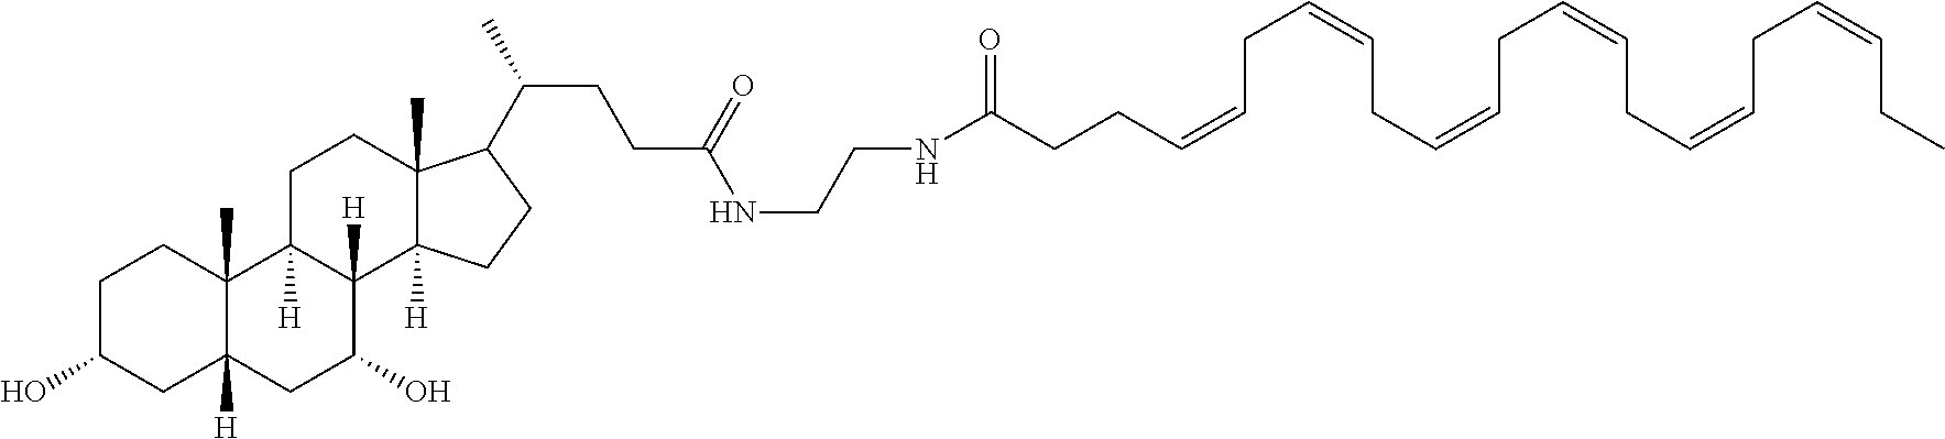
C1C(O)CC2([H])C(C)(C1)C1([H])C([H])(C(O)C2)C2([H])C(C)(CC1)C(C(CCC(=O)NCCNC(CCC=CCC=CCC=CCC=CCC=CCC=CCC)=O)C)CC2
